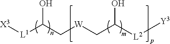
OC(C[W]CC(O)[L2][Y3])[L1][X3]
